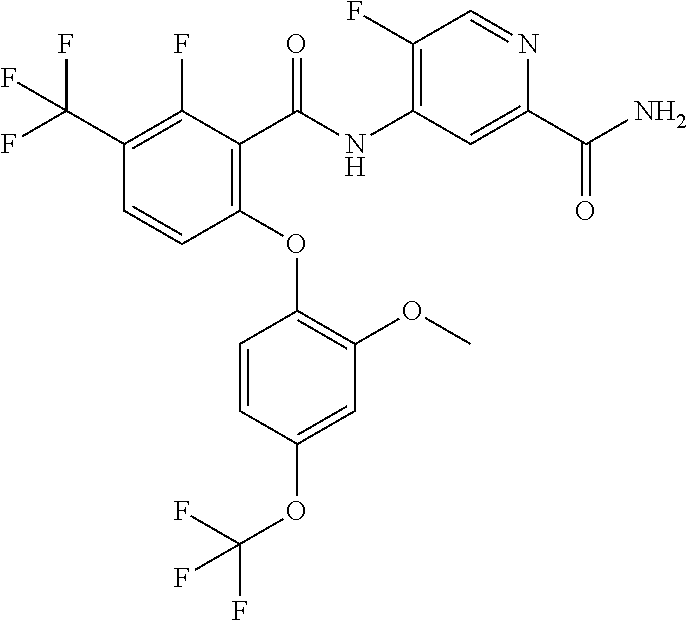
C1(C(F)(F)F)=C(F)C(C(NC2=C(F)C=NC(C(N)=O)=C2)=O)=C(OC2=C(OC)C=C(OC(F)(F)F)C=C2)C=C1
